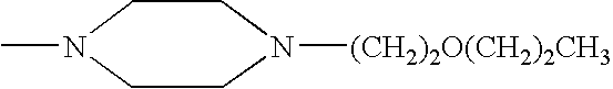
C1N(C)CCN([(CH2)2O(CH2)2CH3])C1
